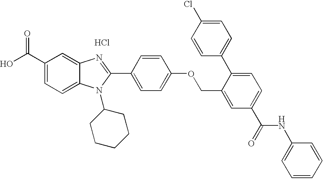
OC(C1=CC=C2C(=C1)N=C(C1=CC=C(OCC3=CC(C(=O)NC4=CC=CC=C4)=CC=C3C3=CC=C(Cl)C=C3)C=C1)N2C1CCCCC1)=O.Cl
